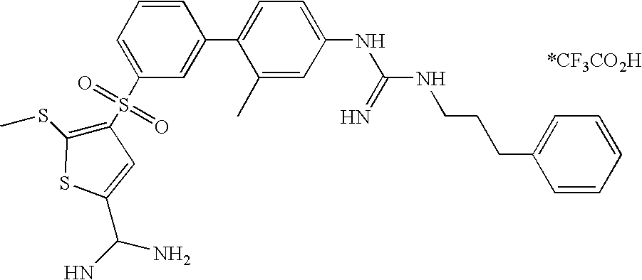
C1=CC(C2=CC=C(NC(NCCCC3=CC=CC=C3)=N)C=C2C)=CC(S(=O)(=O)C2=C(SC)SC(C(N)N)=C2)=C1
